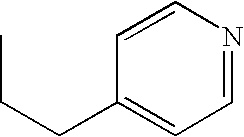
C1=CN=CC=C1CCC
